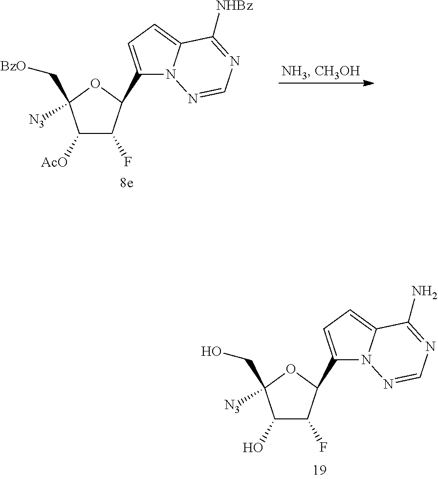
C1([AcO])C(F)C(C2=CC=C3N2N=CN=C3[NHBz])OC1(C[BzO])[N3].C1(O)C(F)C(C2=CC=C3N2N=CN=C3N)OC1(CO)[N3]
